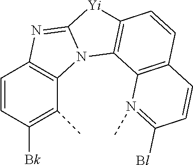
C1=CC([Bk])=C(C)C2=C1N=C1N2C2=C([Yi]1)C=CC1=C2N(C)=C([Bl])C=C1
